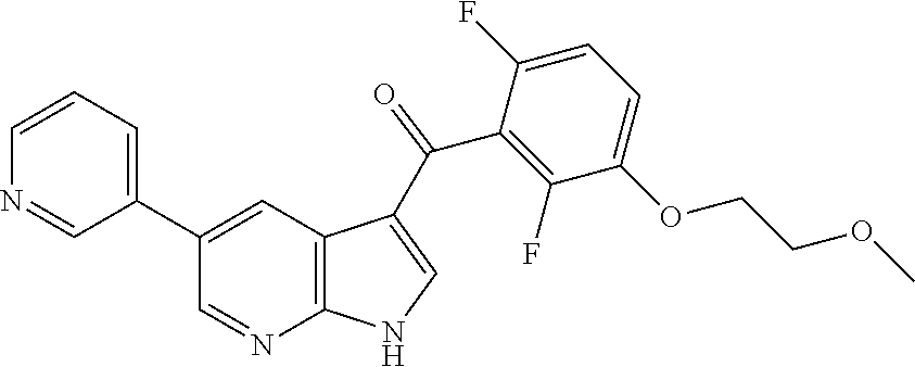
C12=C(C=C(C3=CC=CN=C3)C=N1)C(C(C1=C(F)C(OCCOC)=CC=C1F)=O)=CN2
